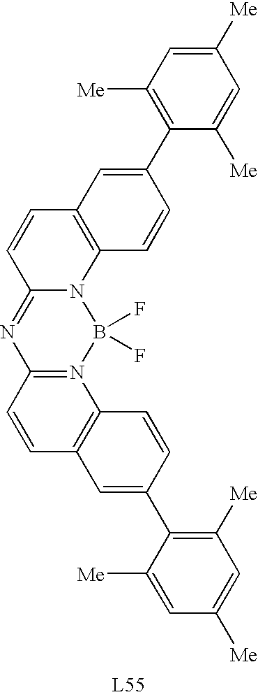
C1([Me])=CC([Me])=C(C2=CC3=C(C=C2)N2C(=NC4=N(B2(F)F)C2=C(C=C4)C=C(C4=C([Me])C=C([Me])C=C4[Me])C=C2)C=C3)C([Me])=C1
